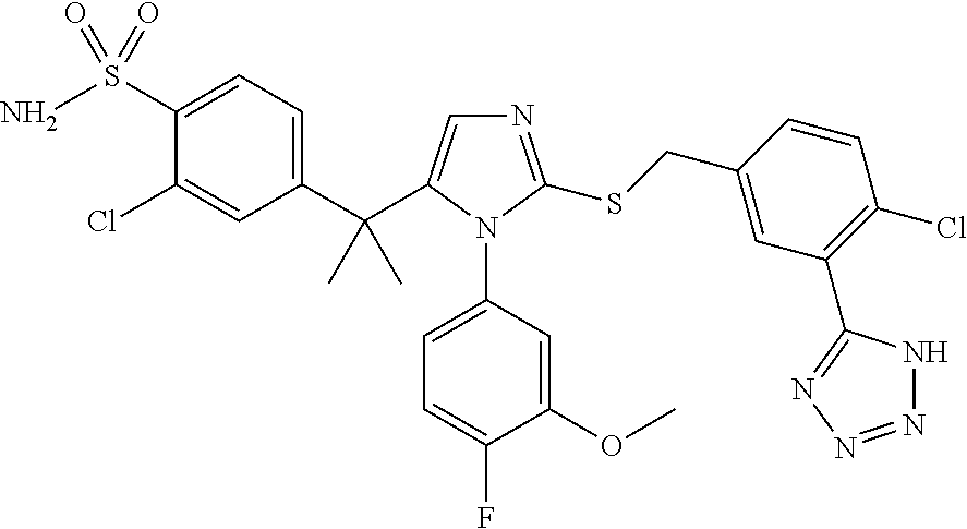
C1(C(C2=CN=C(SCC3=CC(C4=NN=NN4)=C(Cl)C=C3)N2C2=CC=C(F)C(OC)=C2)(C)C)=CC=C(S(=O)(N)=O)C(Cl)=C1
